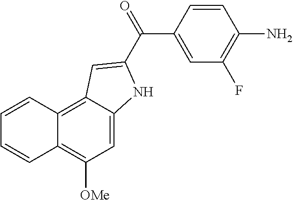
C1=C2C(=C3C(=C1[OMe])C=CC=C3)C=C(C(=O)C1=CC(F)=C(N)C=C1)N2
